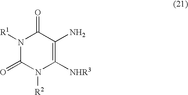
N1([R1])C(=O)N([R2])C([NHR3])=C(N)C1=O
